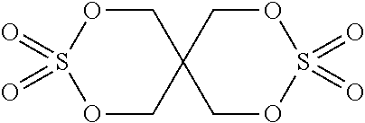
C1OS(=O)(=O)OCC12COS(=O)(=O)OC2
